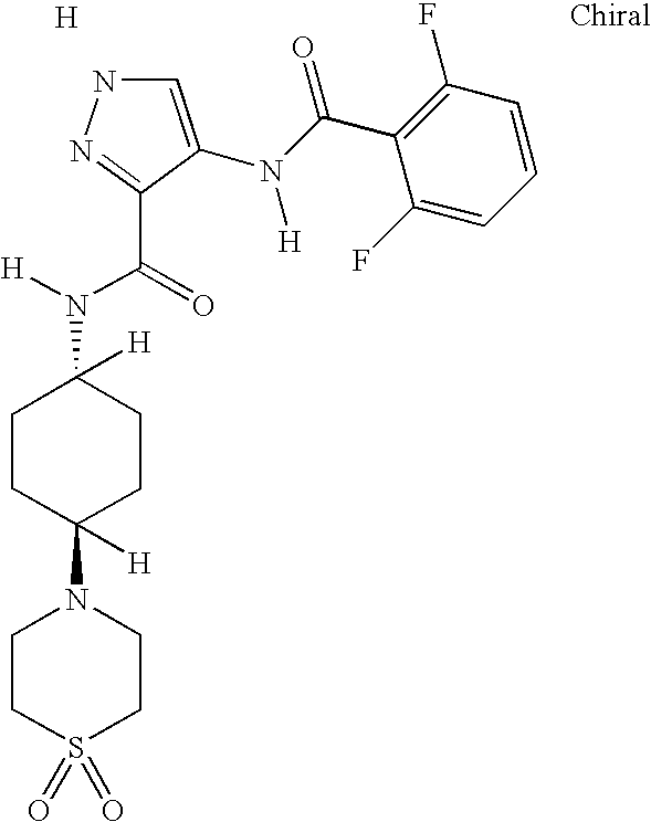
N1C=C(N(C(C2=C(F)C=CC=C2F)=O)[H])C(C(N([H])C2([H])CCC(N3CCS(=O)(=O)CC3)([H])CC2)=O)=N1.[H]
